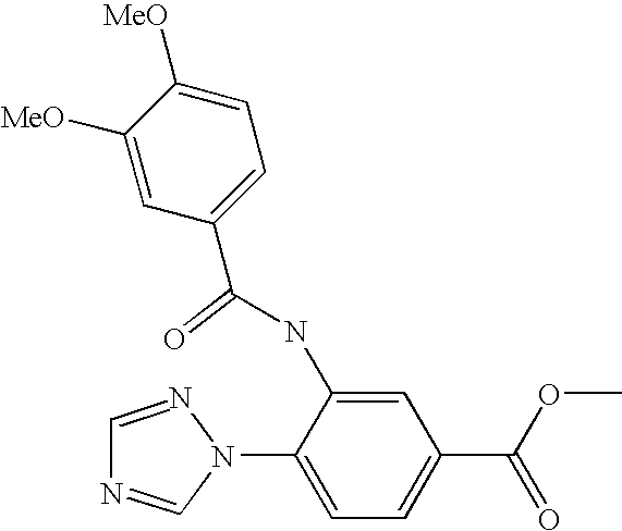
N1=CN(C2=CC=C(C(OC)=O)C=C2NC(C2=CC=C([MeO])C([MeO])=C2)=O)N=C1
